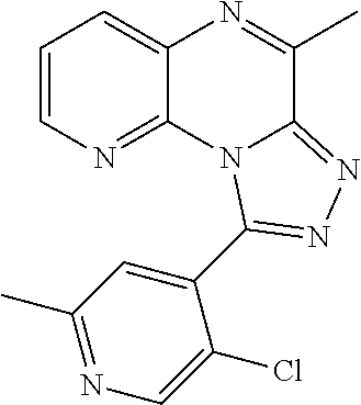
C1=CN=C2C(=C1)N=C(C)C1=NN=C(C3=CC(C)=NC=C3Cl)N21
